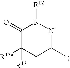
C1(=O)C([R13a])([R13])CC(C)=NN1[R12]
